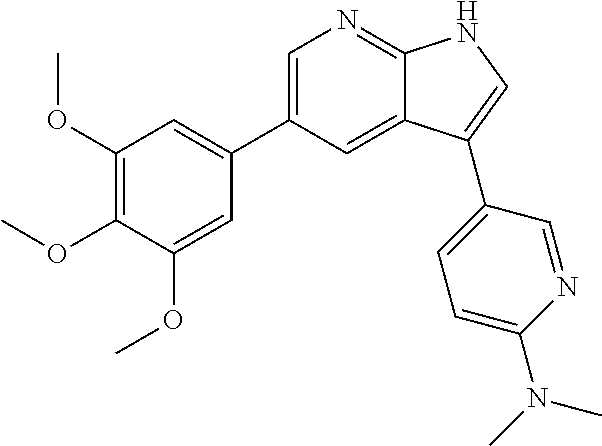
C1=C(C2=CC(OC)=C(OC)C(OC)=C2)C=C2C(=N1)NC=C2C1=CC=C(N(C)C)N=C1
